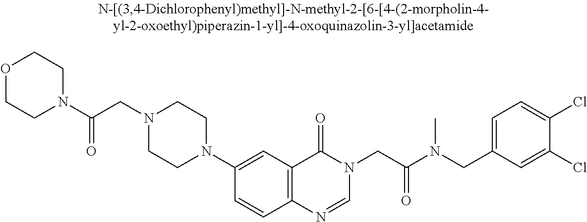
C(N1CCN(C2=CC3=C(C=C2)N=CN(CC(N(CC2=CC=C(Cl)C(Cl)=C2)C)=O)C3=O)CC1)C(N1CCOCC1)=O
